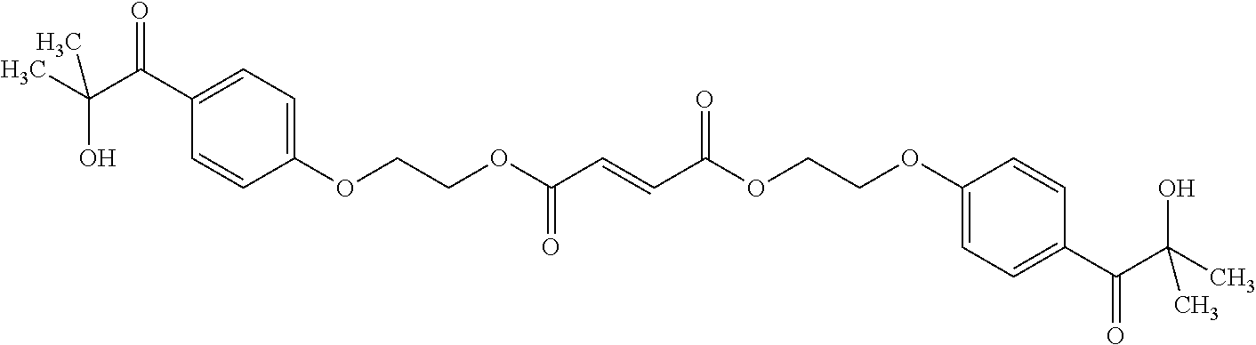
C(C)(C(C1=CC=C(OCCOC(C=CC(OCCOC2=CC=C(C(C(C)(O)C)=O)C=C2)=O)=O)C=C1)=O)(O)C
